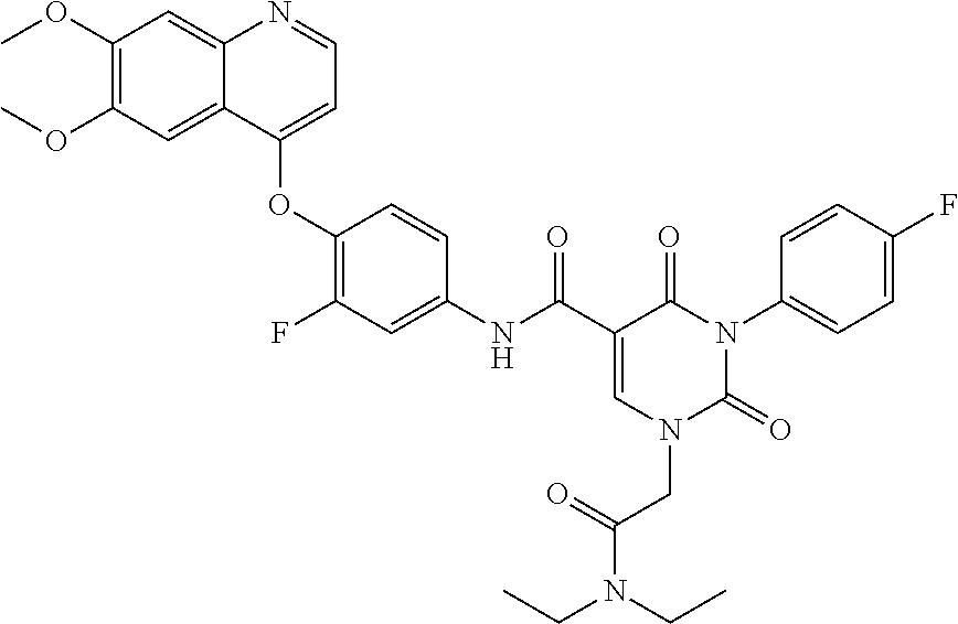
C1(OC)=C(OC)C=C2C(=C1)N=CC=C2OC1=C(F)C=C(NC(C2=CN(CC(N(CC)CC)=O)C(=O)N(C3=CC=C(F)C=C3)C2=O)=O)C=C1
